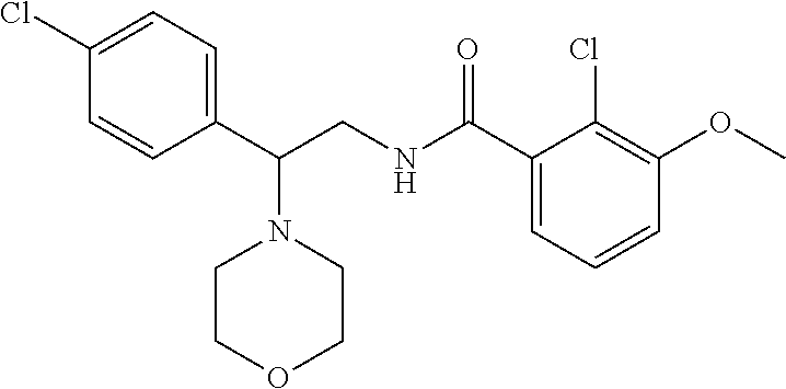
C1=C(Cl)C=CC(C(CNC(C2=CC=CC(OC)=C2Cl)=O)N2CCOCC2)=C1
